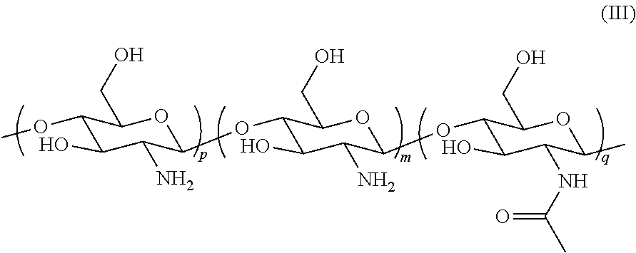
C1(OC)C(O)C(N)C(OC2C(O)C(N)C(OC3C(O)C(NC(C)=O)C(C)OC3CO)OC2CO)OC1CO
